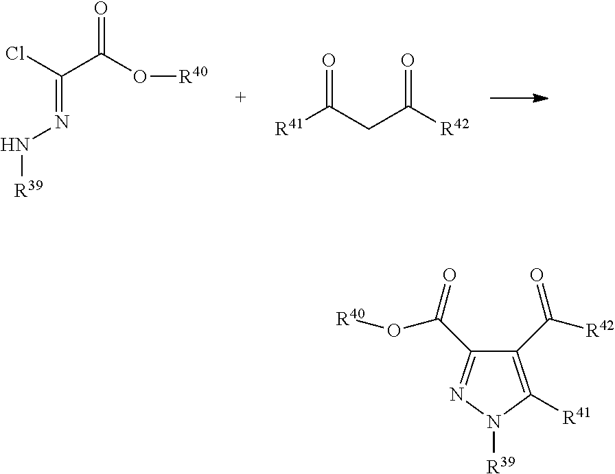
C(=NN[R39])(C(O[R40])=O)Cl.[R41]C(CC([R42])=O)=O.C1(C(=O)O[R40])=NN([R39])C([R41])=C1C(=O)[R42]
